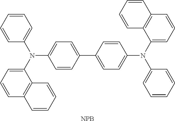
C1(N(C2=CC=CC=C2)C2=CC=C(C3=CC=C(N(C4=CC=CC=C4)C4=CC=CC5=C4C=CC=C5)C=C3)C=C2)=CC=CC2=C1C=CC=C2.[NPB]
